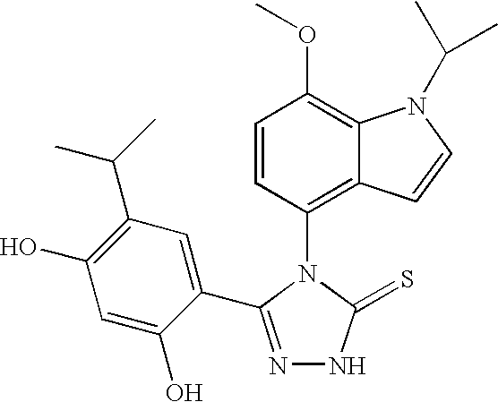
C1=CC(N2C(=S)NN=C2C2=CC(C(C)C)=C(O)C=C2O)=C2C(=C1OC)N(C(C)C)C=C2
